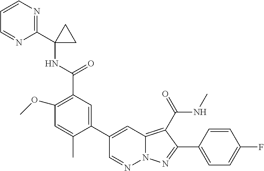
C1(C2=CC(C(NC3(C4=NC=CC=N4)CC3)=O)=C(OC)C=C2C)=CC2=C(C(=O)NC)C(C3=CC=C(F)C=C3)=NN2N=C1
